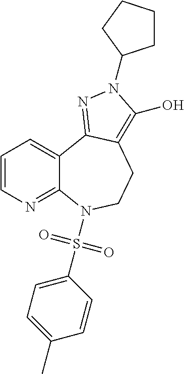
C1=CN=C2C(=C1)C1=NN(C3CCCC3)C(O)=C1CCN2S(C1=CC=C(C)C=C1)(=O)=O
